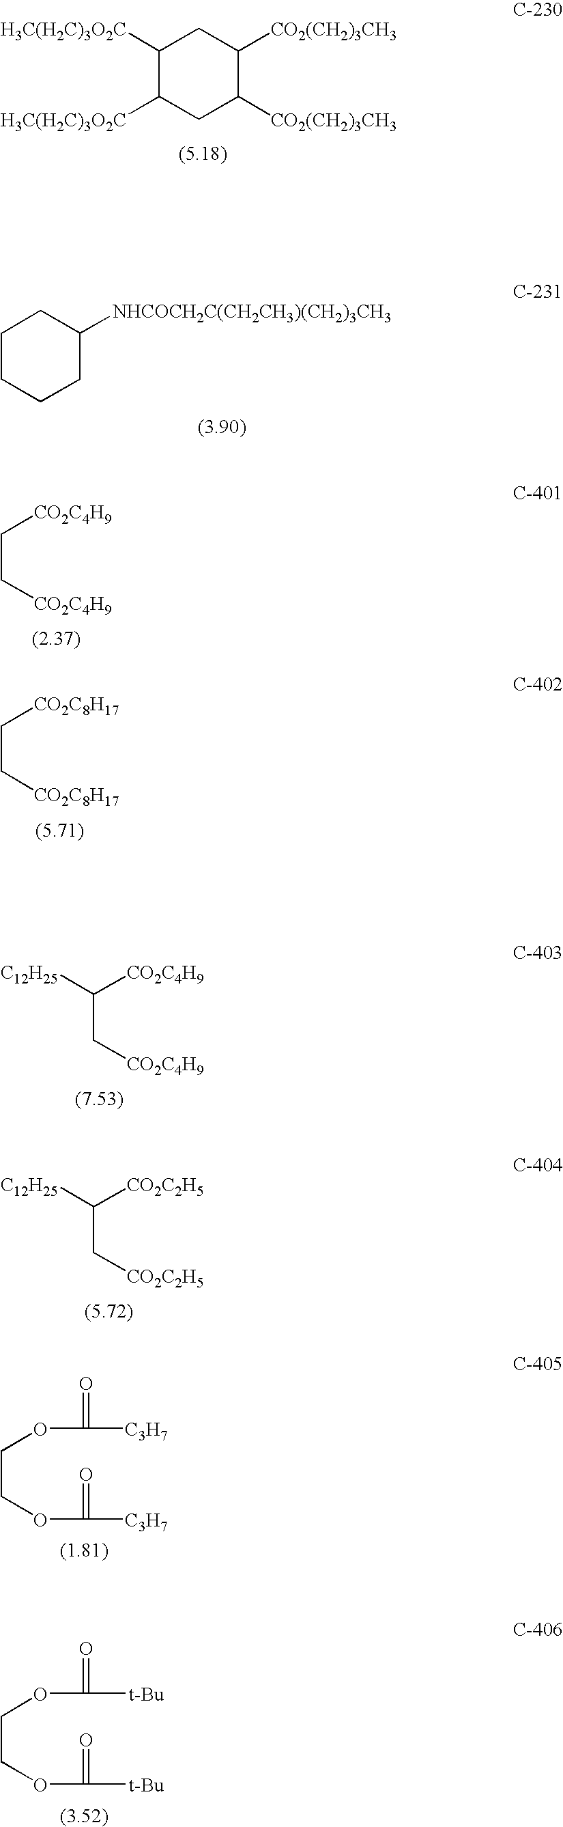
C1([H3C(H2C)3O2C])C([H3C(H2C)3O2C])CC([CO2(CH2)3CH3])C([CO2(CH2)3CH3])C1.C1CCCC([NHCOCH2C(CH2CH3)(CH2)3CH3])C1.C(C[CO2C4H9])[CO2C4H9].C(C[CO2C8H17])[CO2C8H17].C(COC(=O)[C3H7])OC(=O)[C3H7].C(COC(=O)[t-Bu])OC(=O)[t-Bu].[C12H25]C([CO2C4H9])C[CO2C4H9].[C12H25]C([CO2C2H5])C[CO2C2H5]
